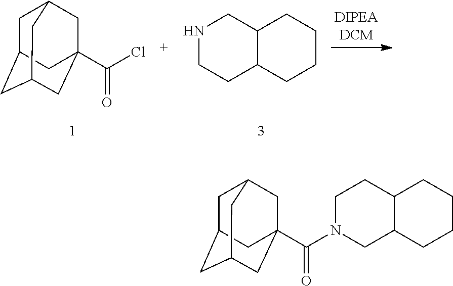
C1C2CC3CC(C(Cl)=O)(CC1C3)C2.N1CCC2C(C1)CCCC2.C1C2CC3CC(C(N4CC5C(CC4)CCCC5)=O)(CC1C3)C2
